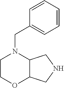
C12C(CNC1)OCCN2CC1=CC=CC=C1
